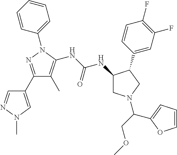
C1(C2=NN(C3=CC=CC=C3)C(NC(NC3CN(C(COC)C4=CC=CO4)CC3C3=CC(F)=C(F)C=C3)=O)=C2C)=CN(C)N=C1
